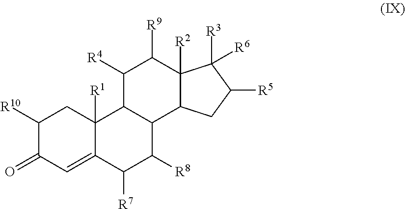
C1([R10])C(=O)C=C2C([R1])(C1)C1C(C([R8])C2[R7])C2C([R2])(C([R9])C1[R4])C([R3])([R6])C([R5])C2
